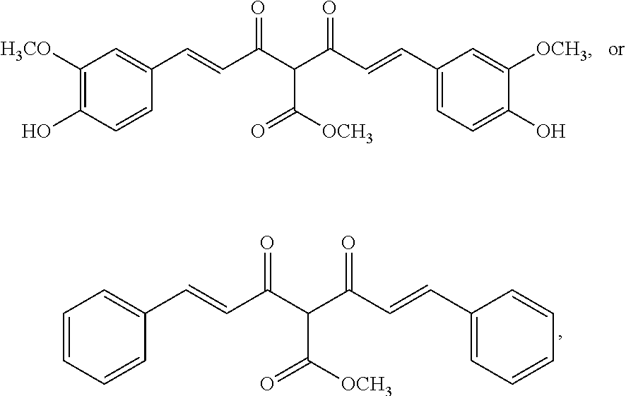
C1([H3CO])=C(O)C=CC(C=CC(C(C(C=CC2=CC=C(O)C([OCH3])=C2)=O)C([OCH3])=O)=O)=C1.C1=CC=CC(C=CC(C(C(C=CC2=CC=CC=C2)=O)C([OCH3])=O)=O)=C1
